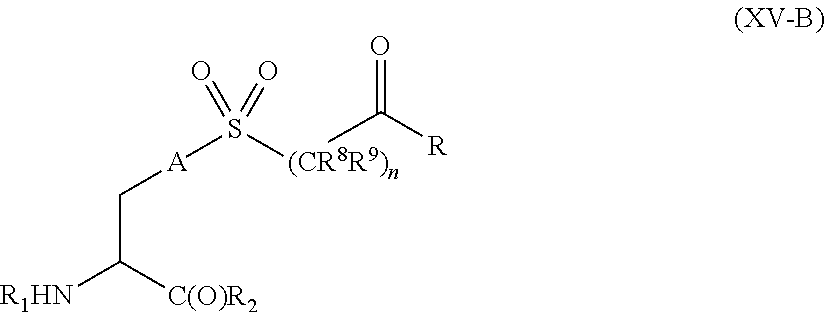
O=C([R])[(CR8R9)n]S([A]CC([R1HN])[C(O)R2])(=O)=O
